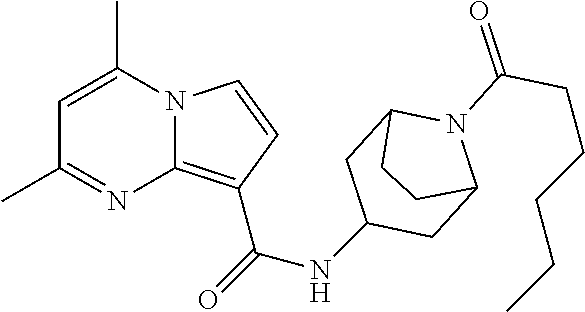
C1=C(C)N2C(=C(C(=O)NC3CC4N(C(=O)CCCCC)C(C3)CC4)C=C2)N=C1C
